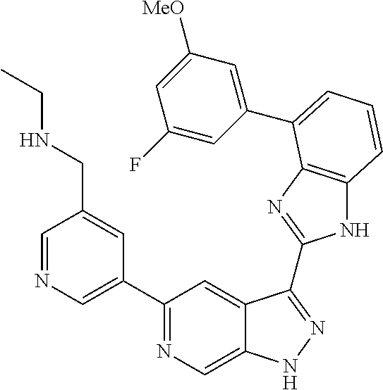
C1(C2=NC=C3C(=C2)C(C2=NC4=C(N2)C=CC=C4C2=CC([MeO])=CC(F)=C2)=NN3)=CN=CC(CNCC)=C1
